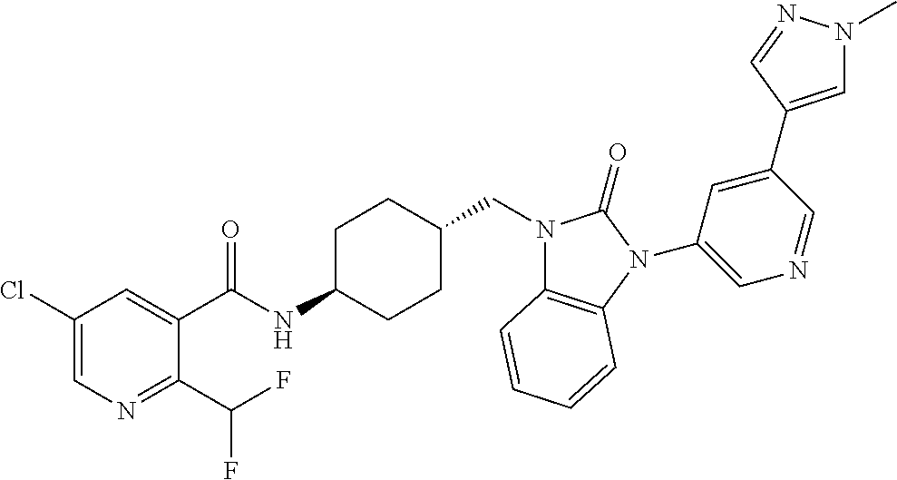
C1(Cl)=CN=C(C(F)F)C(C(NC2CCC(CN3C4=C(N(C5=CN=CC(C6=CN(C)N=C6)=C5)C3=O)C=CC=C4)CC2)=O)=C1
